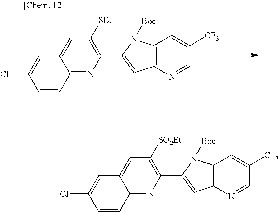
C1(C2=CC3=C(N2[Boc])C=C([CF3])C=N3)=C([SEt])C=C2C(=N1)C=CC(Cl)=C2.C1(C2=CC3=C(N2[Boc])C=C([CF3])C=N3)=C([SO2Et])C=C2C(=N1)C=CC(Cl)=C2
